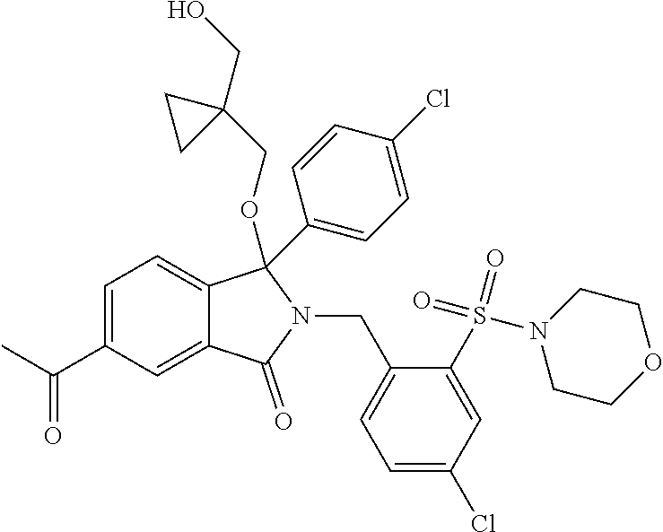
C1=C(C(C)=O)C=C2C(=C1)C(C1=CC=C(Cl)C=C1)(OCC1(CO)CC1)N(CC1=CC=C(Cl)C=C1S(=O)(N1CCOCC1)=O)C2=O
